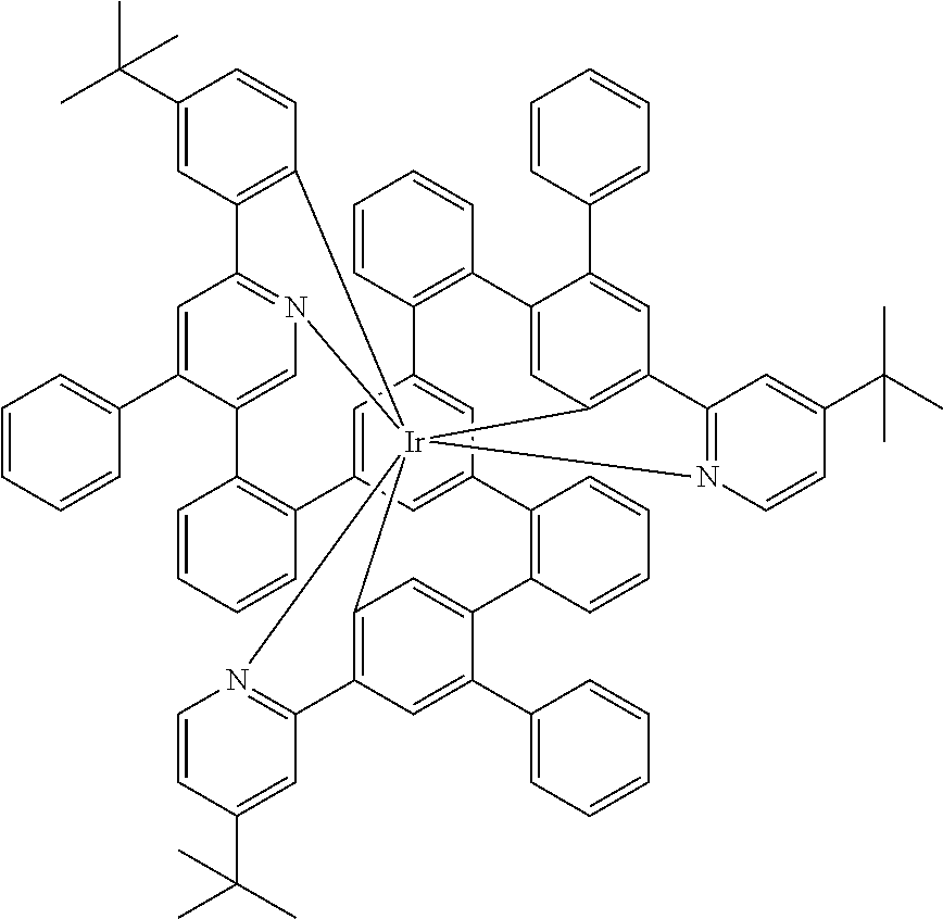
C1=CC=CC2=C1C1=CN3=C(C=C1C1=CC=CC=C1)C1=C(C=CC(C(C)(C)C)=C1)[Ir]3145C3=C(C=C(C6=CC=CC=C6)C(=C3)C3=C(C6=CC2=CC(=C6)C2=C(C=CC=C2)C2=CC1=C(C=C2C1=CC=CC=C1)C1=N4C=CC(C(C)(C)C)=C1)C=CC=C3)C1=N5C=CC(C(C)(C)C)=C1
